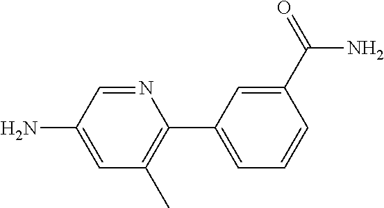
N1=CC(N)=CC(C)=C1C1=CC=CC(C(N)=O)=C1
